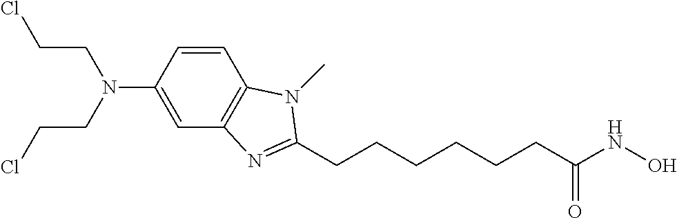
C1=CC(N(CCCl)CCCl)=CC2=C1N(C)C(CCCCCCC(NO)=O)=N2
